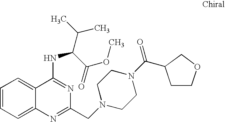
C1=CC=C2C(=C1)C(NC(C(C)C)C(=O)OC)=NC(CN1CCN(C(C3CCOC3)=O)CC1)=N2
